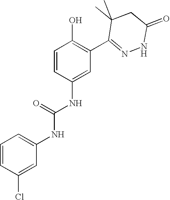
C1=CC(Cl)=CC(NC(NC2=CC(C3=NNC(=O)CC3(C)C)=C(O)C=C2)=O)=C1
